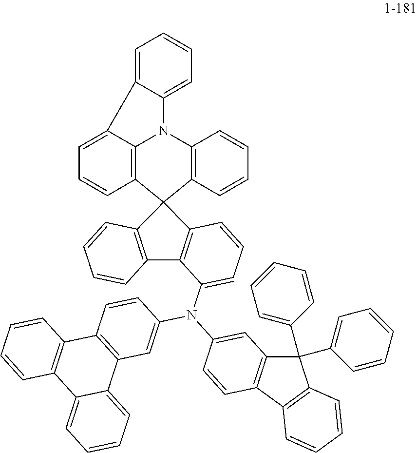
C1=C2C(=CC=C1)N1C3=C(C=CC=C23)C2(C3=C1C=CC=C3)C1=C(C3=C2C=CC=C3)C(N(C2=CC3=C(C=C2)C2=C(C3(C3=CC=CC=C3)C3=CC=CC=C3)C=CC=C2)C2=CC3=C(C=C2)C2=C(C4=CC=CC=C34)C=CC=C2)=CC=C1
